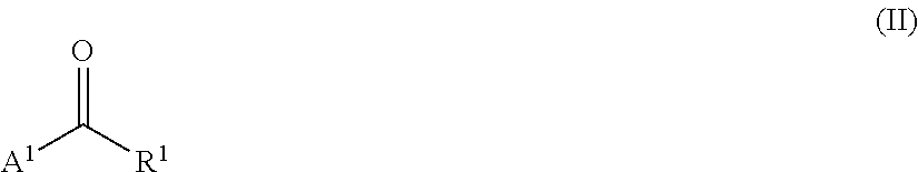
[A1]C([R1])=O
